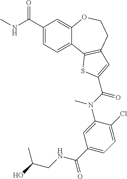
C1(C(NC)=O)=CC=C2C(=C1)OCCC1=C2SC(C(N(C2=CC(C(NCC(O)C)=O)=CC=C2Cl)C)=O)=C1
